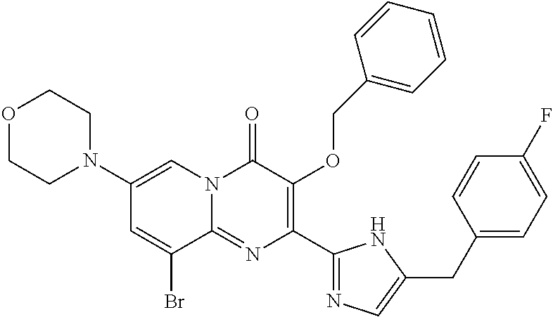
C1(N2CCOCC2)=CN2C(=NC(C3=NC=C(CC4=CC=C(F)C=C4)N3)=C(OCC3=CC=CC=C3)C2=O)C(Br)=C1
